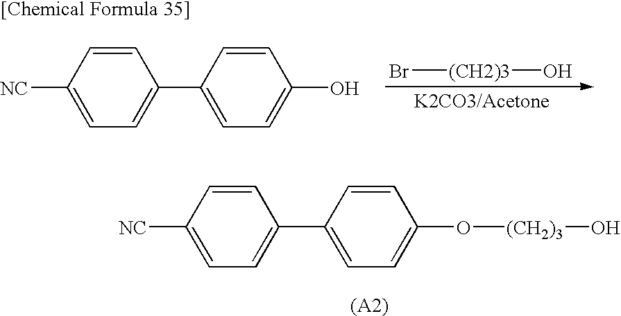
C1([NC])=CC=C(C2=CC=C(O[(CH2)3]O)C=C2)C=C1.Br[(CH2)3]O.C1([NC])=CC=C(C2=CC=C(O)C=C2)C=C1
